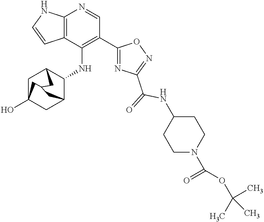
C12=C(C(NC3C4CC5(O)CC3CC(C5)C4)=C(C3=NC(C(=O)NC4CCN(C(=O)OC(C)(C)C)CC4)=NO3)C=N1)C=CN2
